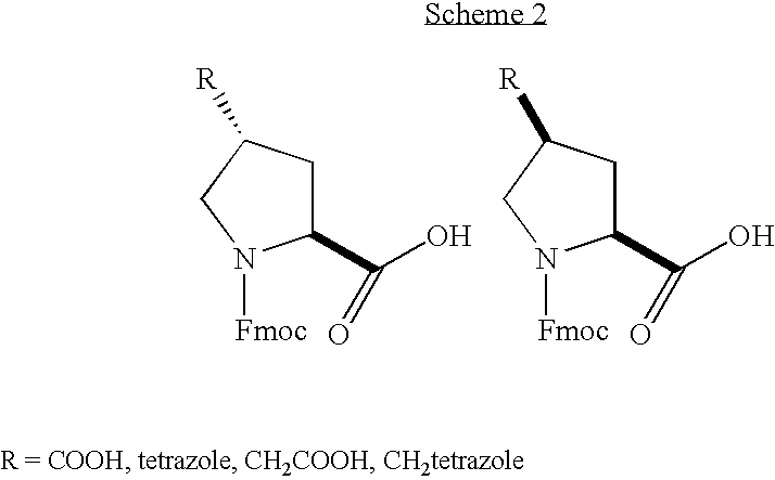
C1(C(O)=O)CC([R])CN1[Fmoc].C1(C(O)=O)CC([R])CN1[Fmoc]
